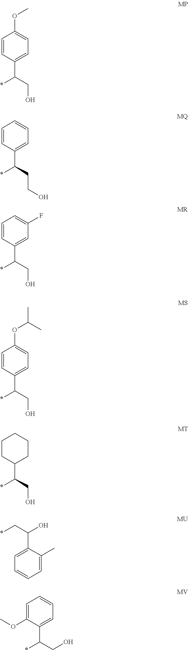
C1=CC(C(CO)*)=CC=C1OC.C1=CC(C(CCO)*)=CC=C1.C1=CC(C(CO)*)=CC(F)=C1.C1=CC(C(CO)*)=CC=C1OC(C)C.C1=C(C(O)C*)C(C)=CC=C1.C1CC(C(*)CO)CCC1.C1=C(OC)C(C(CO)*)=CC=C1
